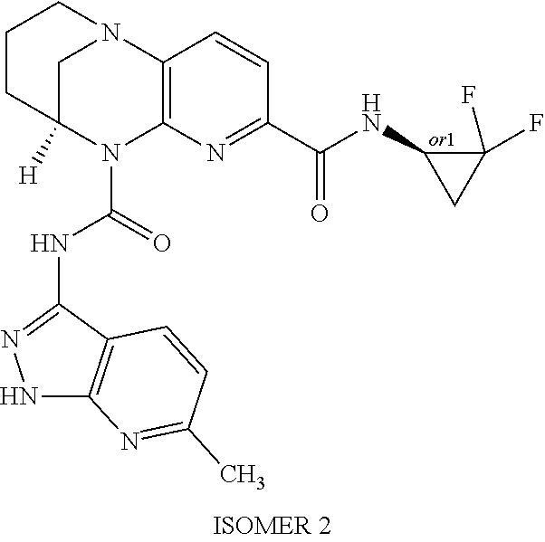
C1CC2([H])CN(C1)C1=C(N2C(=O)NC2=NNC3=C2C=CC(C)=N3)N=C(C(=O)NC2CC2(F)F)C=C1
